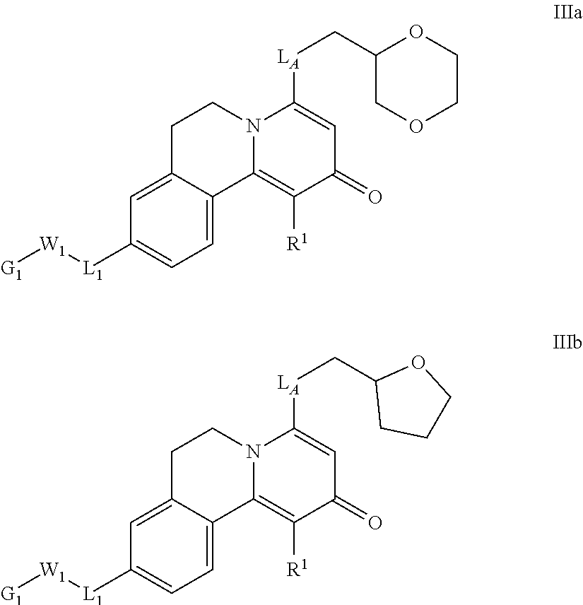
C1C2=CC([L1][W1][G1])=CC=C2C2=C([R1])C(=O)C=C([LA]CC3COCCO3)N2C1.C1C2=CC([L1][W1][G1])=CC=C2C2=C([R1])C(=O)C=C([LA]CC3CCCO3)N2C1
